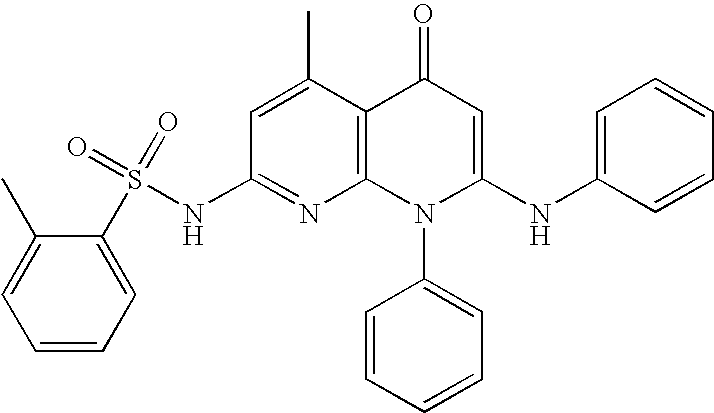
C1(NS(C2=CC=CC=C2C)(=O)=O)=NC2=C(C(C)=C1)C(=O)C=C(NC1=CC=CC=C1)N2C1=CC=CC=C1
